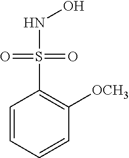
C1=CC=CC([OCH3])=C1S(NO)(=O)=O
